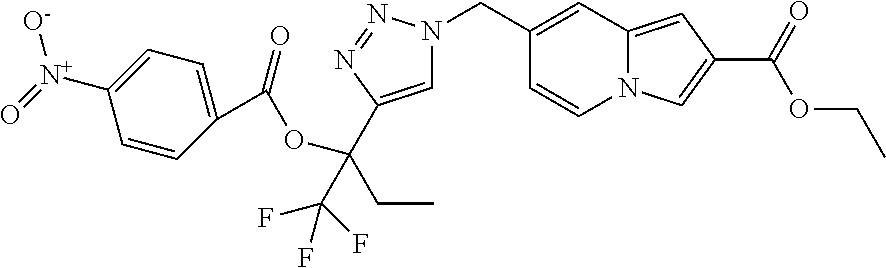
C1([N+]([O-])=O)=CC=C(C(OC(C(F)(F)F)(CC)C2=CN(CC3=CC4=CC(C(=O)OCC)=CN4C=C3)N=N2)=O)C=C1
